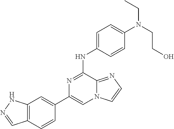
C1(C2=CC3=C(C=C2)C=NN3)=CN2C(=NC=C2)C(NC2=CC=C(N(CCO)CC)C=C2)=N1
